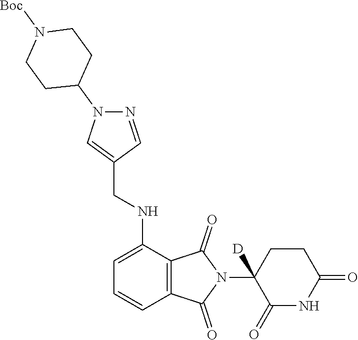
C1(CNC2=CC=CC3=C2C(=O)N(C2([D])C(=O)NC(=O)CC2)C3=O)=CN(C2CCN([Boc])CC2)N=C1
